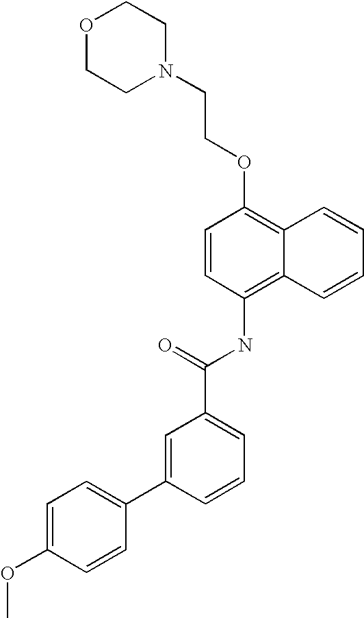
O1CCN(CCOC2=C3C(=C(NC(C4=CC=CC(C5=CC=C(OC)C=C5)=C4)=O)C=C2)C=CC=C3)CC1
